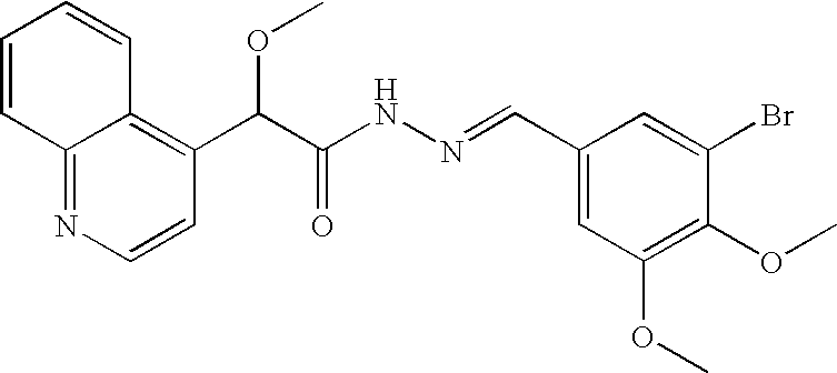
C12=NC=CC(C(C(NN=CC3=CC(OC)=C(OC)C(Br)=C3)=O)OC)=C1C=CC=C2
